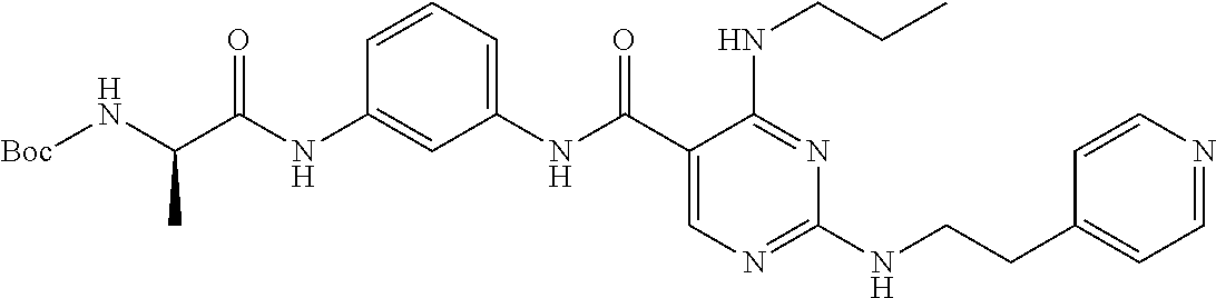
C1(NC(C2=CN=C(NCCC3=CC=NC=C3)N=C2NCCC)=O)=CC=CC(NC(=O)C(N[Boc])C)=C1
